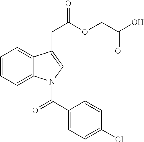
C1=CC=C2C(=C1)C(CC(=O)OCC(O)=O)=CN2C(C1=CC=C(Cl)C=C1)=O
